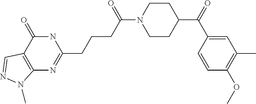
C1=C(C(=O)C2CCN(C(CCCC3=NC4=C(C(=O)N3)C=NN4C)=O)CC2)C=CC(OC)=C1C
